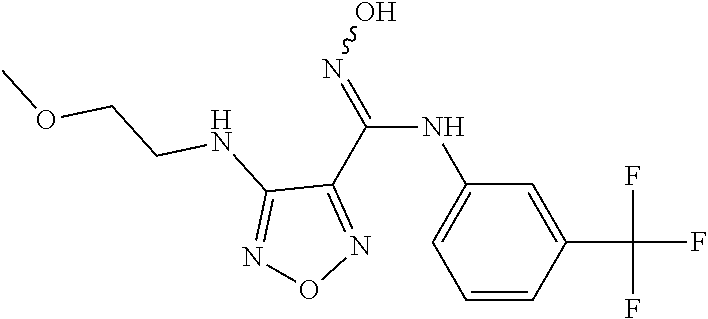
C1(NC(=NO)C2=NON=C2NCCOC)=CC=CC(C(F)(F)F)=C1
